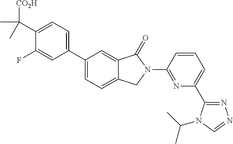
C1(C2=CC=C3C(=C2)C(=O)N(C2=NC(C4=NN=CN4C(C)C)=CC=C2)C3)=CC=C(C([CO2H])(C)C)C(F)=C1
